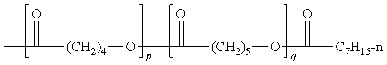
CC(=O)[(CH2)4]OC(=O)[(CH2)5]OC(=O)[C7H15-n]
